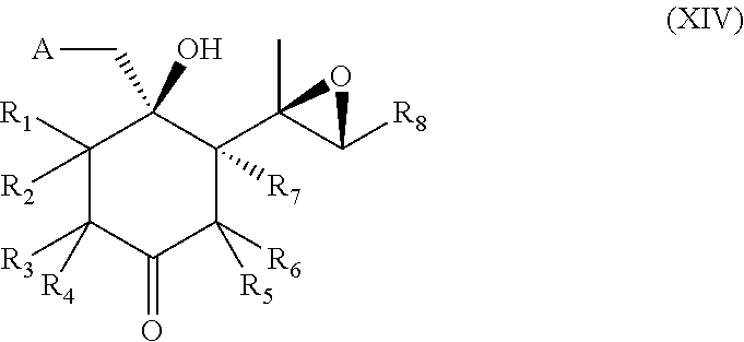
C1([R1])([R2])C([R3])([R4])C(=O)C([R6])([R5])C(C2(C)C([R8])O2)([R7])C1(O)C[A]
